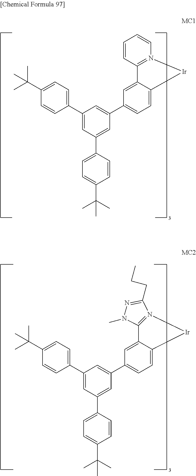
C1(C2=CC=C(C(C)(C)C)C=C2)=CC(C2=CC=C(C(C)(C)C)C=C2)=CC(C2=CC=C3C(=C2)C2=N(C=CC=C2)[Ir]3)=C1.C1(C2=CC=C(C(C)(C)C)C=C2)=CC(C2=CC=C(C(C)(C)C)C=C2)=CC(C2=CC=C3C(=C2)C2=N(C(CCC)=NN2C)[Ir]3)=C1
